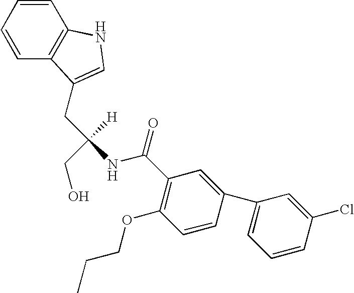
C1=CC=CC2=C1NC=C2CC(NC(C1=C(OCCC)C=CC(C2=CC=CC(Cl)=C2)=C1)=O)([H])CO
